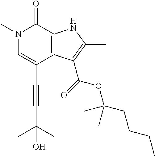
C(C1=CN(C)C(=O)C2=C1C(C(=O)OC(CCCC)(C)C)=C(C)N2)#CC(O)(C)C
